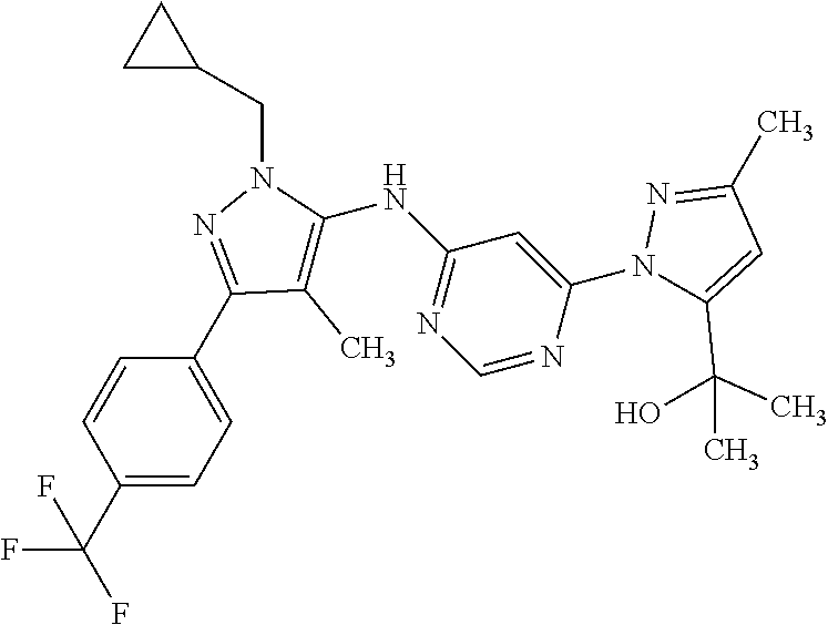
C1=CC(C(F)(F)F)=CC=C1C1=NN(CC2CC2)C(NC2=NC=NC(N3C(C(O)(C)C)=CC(C)=N3)=C2)=C1C
